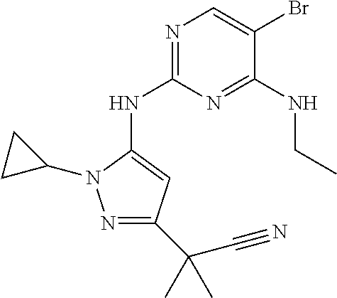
N1=C(NC2=CC(C(C#N)(C)C)=NN2C2CC2)N=C(NCC)C(Br)=C1
